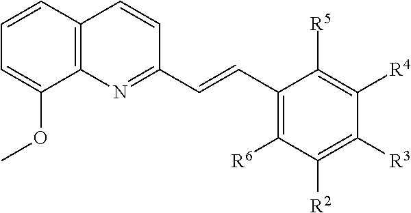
C1=CC2=C(C(OC)=C1)N=C(C=CC1=C([R6])C([R2])=C([R3])C([R4])=C1[R5])C=C2
